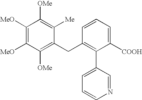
C1([MeO])=C([MeO])C([OMe])=C(CC2=C(C3=CC=CN=C3)C([COOH])=CC=C2)C([Me])=C1[OMe]
